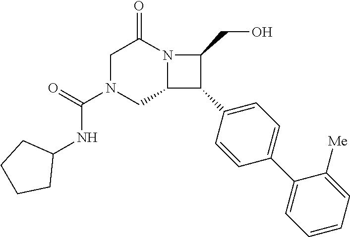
N12C(C(C3=CC=C(C4=CC=CC=C4[Me])C=C3)C1CO)CN(C(=O)NC1CCCC1)CC2=O
